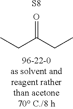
O=C(CC)CC.[S8]
